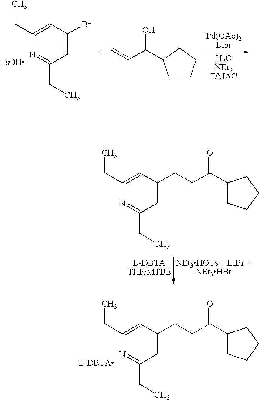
C1(CC)=CC(Br)=CC(CC)=N1.C=CC(O)C1CCCC1.[Pd(OAc)2Libr].C1(CC)=CC(CCC(=O)C2CCCC2)=CC(CC)=N1.C1(CC)=CC(CCC(=O)C2CCCC2)=CC(CC)=N1
